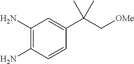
C1(N)=C(N)C=CC(C(C[OMe])(C)C)=C1
